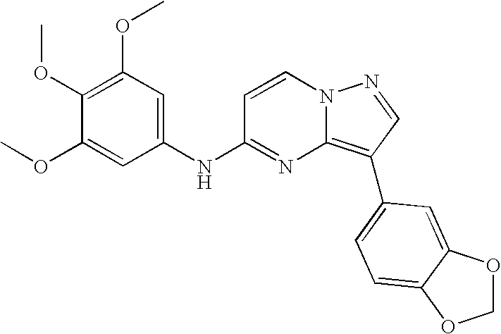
C1(OC)=C(OC)C=C(NC2=NC3=C(C4=CC=C5C(=C4)OCO5)C=NN3C=C2)C=C1OC
